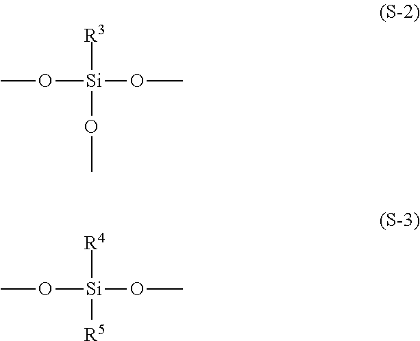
O([Si]([R3])(OC)OC)C.O([Si]([R4])(OC)[R5])C
